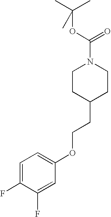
C1CC(CCOC2=CC=C(F)C(F)=C2)CCN1C(OC(C)(C)C)=O
